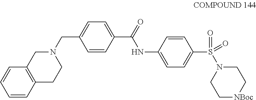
C1=CC2=C(C=C1)CN(CC1=CC=C(C(=O)NC3=CC=C(S(N4CC[NBoc]CC4)(=O)=O)C=C3)C=C1)CC2
